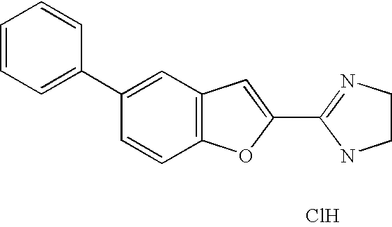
C1(C2=NCCN2)=CC2=C(O1)C=CC(C1=CC=CC=C1)=C2.Cl
